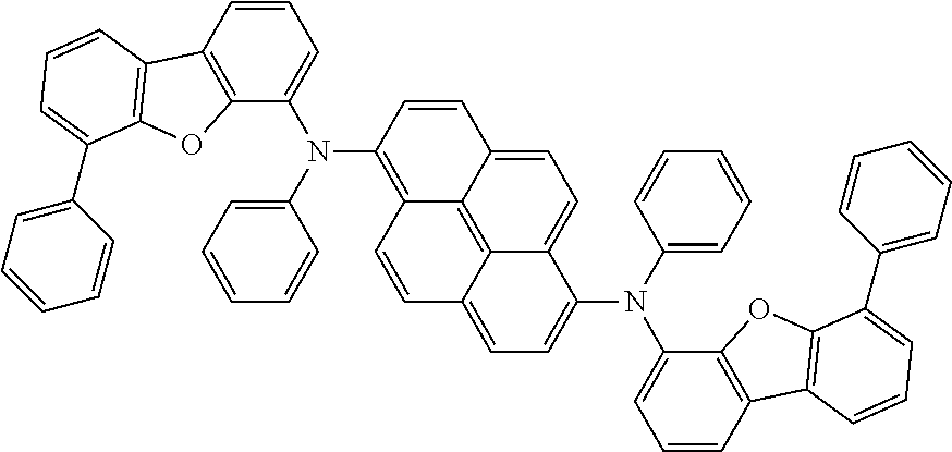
C1=CC2=C(C(N(C3=CC=CC=C3)C3=C4C5=C6C(=CC=C5C=C3)C(N(C3=CC=CC=C3)C3=CC=CC5=C3OC3=C5C=CC=C3C3=CC=CC=C3)=CC=C6C=C4)=C1)OC1=C2C=CC=C1C1=CC=CC=C1
